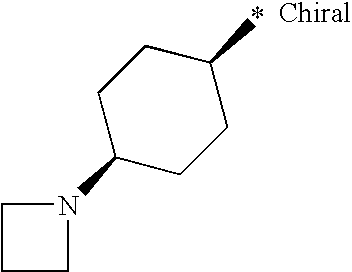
C1CCN1C1CCC(*)CC1
